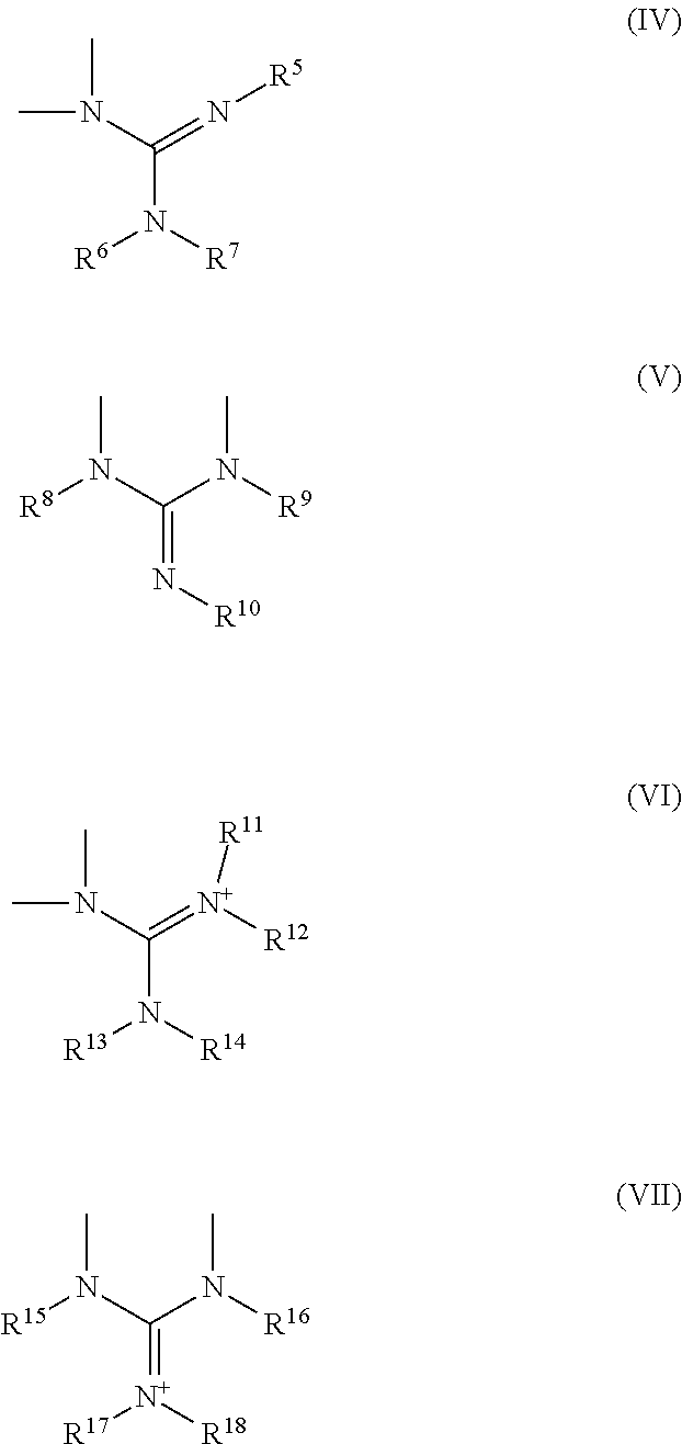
CN(C)C(=N[R5])N([R7])[R6].[R8]N(C(N([R9])C)=N[R10])C.CN(C(=[N+]([R12])[R11])N([R14])[R13])C.[R15]N(C(N([R16])C)=[N+]([R18])[R17])C
